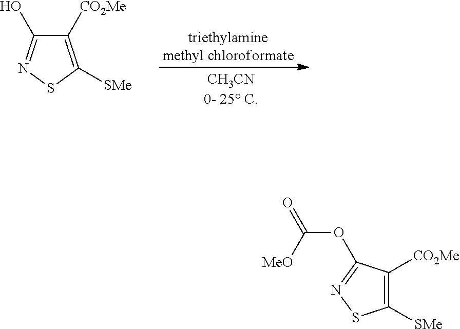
C1([CO2Me])=C([SMe])SN=C1O.O(C(=O)[MeO])C1=NSC([SMe])=C1[CO2Me]
